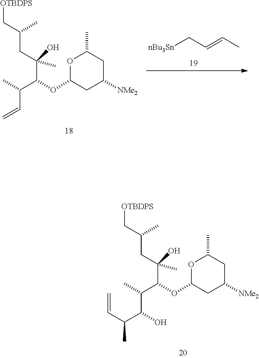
[nBu3Sn]CC=CC.C(C(C[OTBDPS])C)C(C(OC1CC([NMe2])CC(C)O1)C(C)C=C)(O)C.C(C(C[OTBDPS])C)C(C(OC1CC([NMe2])CC(C)O1)C(C)C(C(C=C)C)O)(O)C
